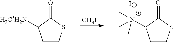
C1CSC(=O)C1[N+](C)(C)C.[I-].[CH3I].C1CSC(=O)C1[H3C*H2N]
